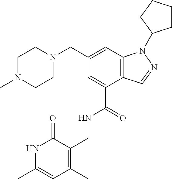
C(C1=CC2=C(C(C(=O)NCC3=C(C)C=C(C)NC3=O)=C1)C=NN2C1CCCC1)N1CCN(C)CC1
